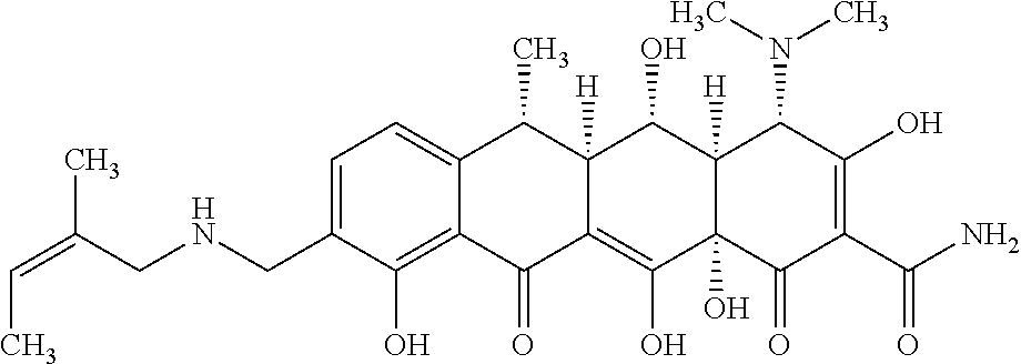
C1=C(CNCC(=CC)C)C(O)=C2C(=C1)C(C)C1([H])C(=C(O)C3(O)C([H])(C1O)C(N(C)C)C(O)=C(C(N)=O)C3=O)C2=O
